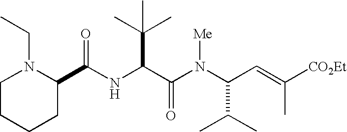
C(NC(C(N(C(C=C([CO2Et])C)C(C)C)[Me])=O)C(C)(C)C)(C1N(CC)CCCC1)=O
